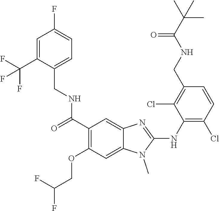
C1(C(=O)NCC2=CC=C(F)C=C2C(F)(F)F)=C(OCC(F)F)C=C2C(=C1)N=C(NC1=C(Cl)C=CC(CNC(C(C)(C)C)=O)=C1Cl)N2C
